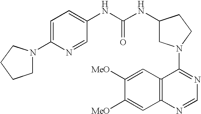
C1(N2CC(NC(NC3=CC=C(N4CCCC4)N=C3)=O)CC2)=NC=NC2=C1C=C([MeO])C([MeO])=C2
